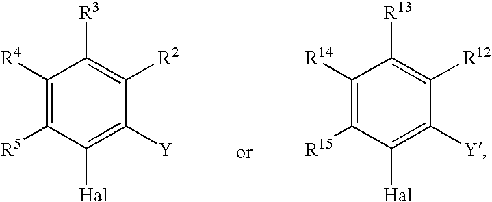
C1([R4])=C([R5])C([Hal])=C([Y])C([R2])=C1[R3].C1([R14])=C([R15])C([Hal])=C([Y])C([R12])=C1[R13]
